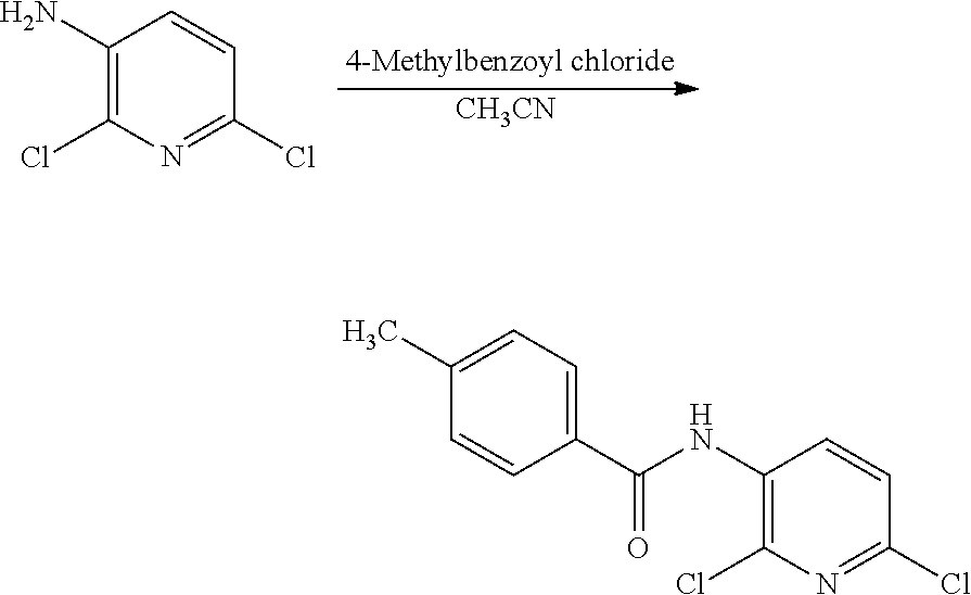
[CH3CN].C1(N)=C(Cl)N=C(Cl)C=C1.C1(NC(C2=CC=C(C)C=C2)=O)=C(Cl)N=C(Cl)C=C1
